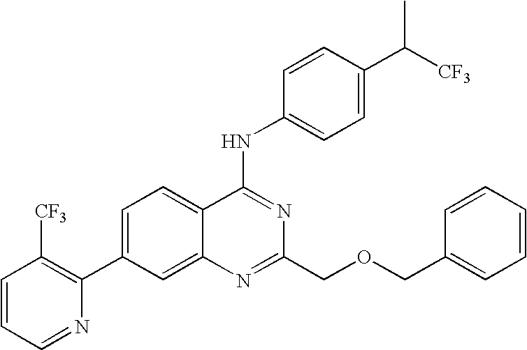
C1=CC=NC(C2=CC=C3C(=C2)N=C(COCC2=CC=CC=C2)N=C3NC2=CC=C(C([CF3])C)C=C2)=C1[CF3]
